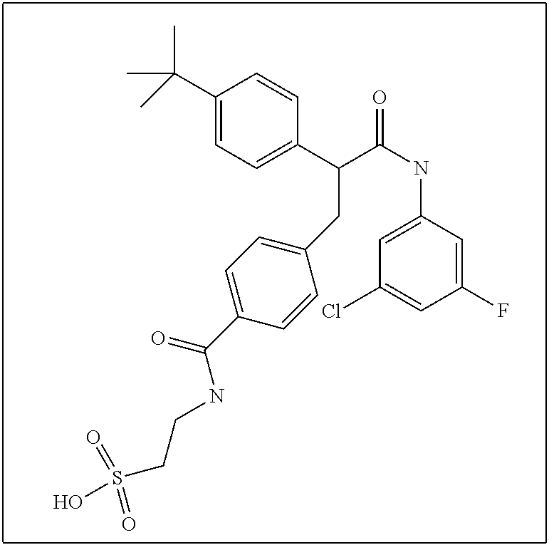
C1=C(C(C(NC2=CC(Cl)=CC(F)=C2)=O)CC2=CC=C(C(=O)NCCS(O)(=O)=O)C=C2)C=CC(C(C)(C)C)=C1
